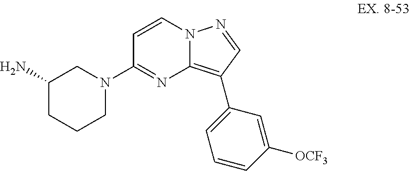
C1(N)CCCN(C2=NC3=C(C4=CC=CC([OCF3])=C4)C=NN3C=C2)C1
